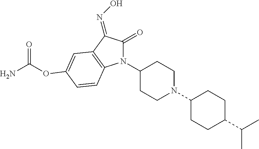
C1(=O)C(=NO)C2=C(C=CC(OC(N)=O)=C2)N1C1CCN(C2CCC(C(C)C)CC2)CC1
